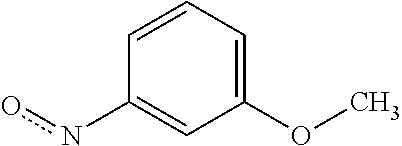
C1=CC=C(OC)C=C1no
